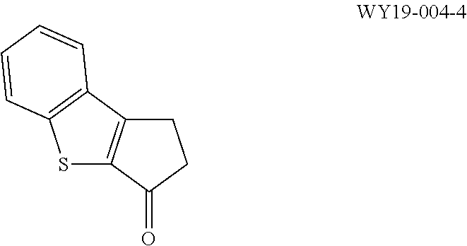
S1C2=C(C3=C1C=CC=C3)CCC2=O
